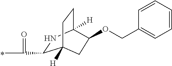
C1(C(=O)C)NC2([H])CCC1([H])CC2OCC1=CC=CC=C1
